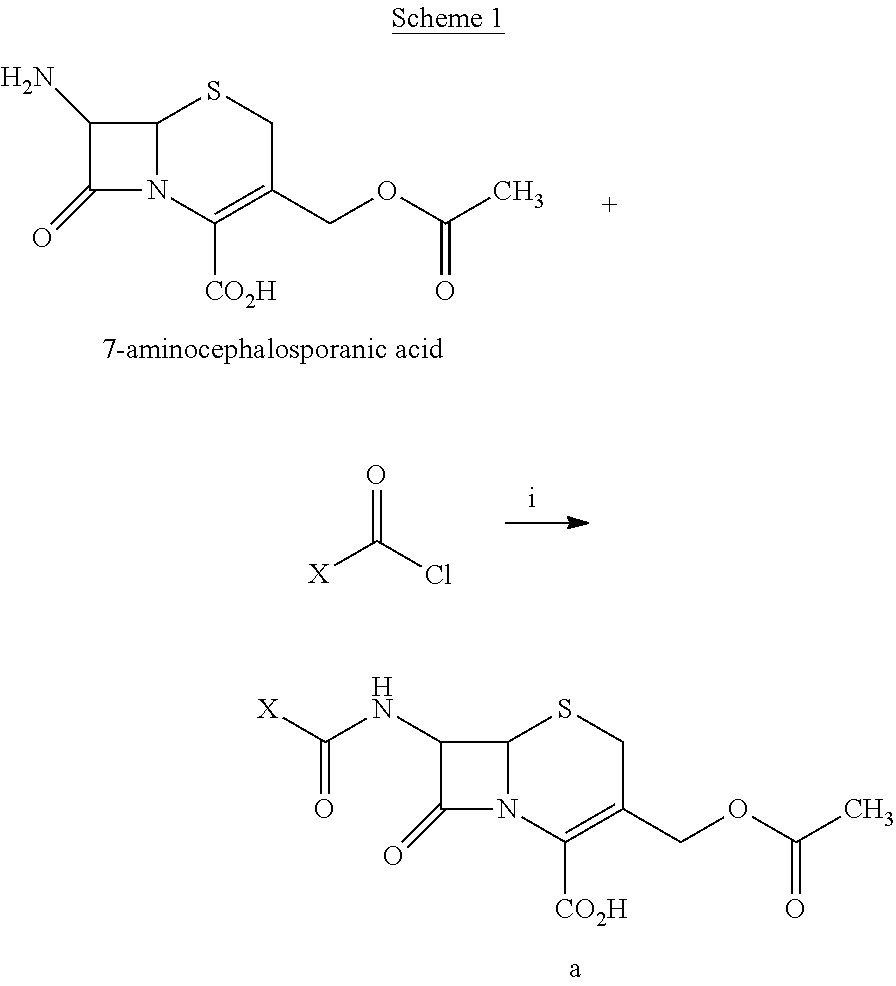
C12N(C([CO2H])=C(COC(C)=O)CS1)C(=O)C2N.[X]C(Cl)=O.C12N(C([CO2H])=C(COC(C)=O)CS1)C(=O)C2NC([X])=O
